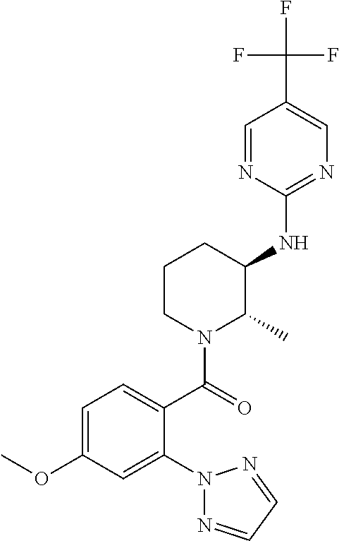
C1(NC2C(C)N(C(=O)C3=CC=C(OC)C=C3N3N=CC=N3)CCC2)=NC=C(C(F)(F)F)C=N1
